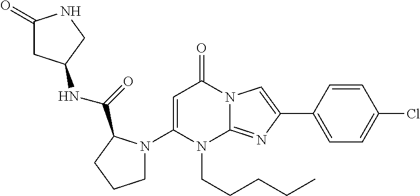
C1=C(N2CCCC2C(=O)NC2CC(=O)NC2)N(CCCCC)C2=NC(C3=CC=C(Cl)C=C3)=CN2C1=O
